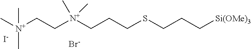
C(CCSCCC[Si(OMe)3])[N+](CC[N+](C)(C)C)(C)C.[I-].[Br-]
